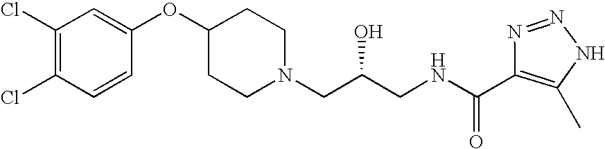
C1(Cl)=C(Cl)C=CC(OC2CCN(CC(CNC(C3=C(C)NN=N3)=O)O)CC2)=C1
